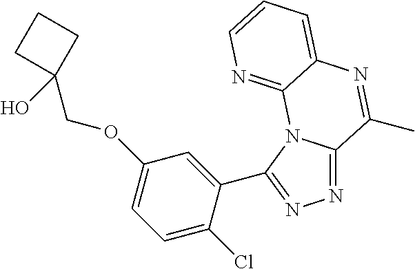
N1=C2N(C(C3=CC(OCC4(O)CCC4)=CC=C3Cl)=N1)C1=NC=CC=C1N=C2C
